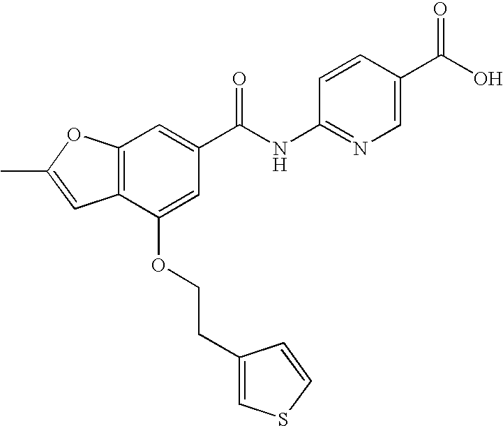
C12=C(C(OCCC3=CSC=C3)=CC(C(NC3=NC=C(C(O)=O)C=C3)=O)=C1)C=C(C)O2
